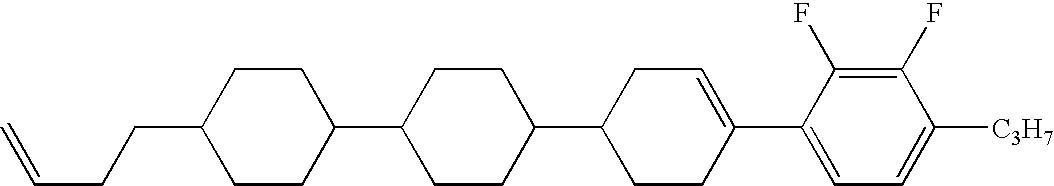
C1(F)=C(F)C(C2=CCC(C3CCC(C4CCC(CCC=C)CC4)CC3)CC2)=CC=C1[C3H7]
